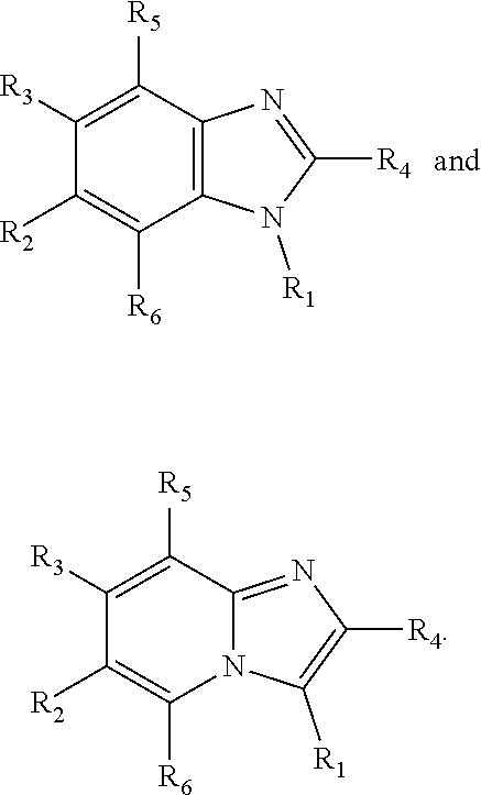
C1([R4])=NC2=C(N1[R1])C([R6])=C([R2])C([R3])=C2[R5].C1([R4])=C([R1])N2C([R6])=C([R2])C([R3])=C([R5])C2=N1
